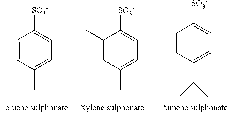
C1=CC(C)=CC=C1[SO3-].C1(C)=CC(C)=CC=C1[SO3-].C1=CC(C(C)C)=CC=C1[SO3-]
